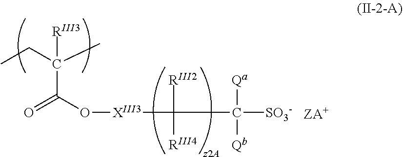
CCC(C)([RIII3])C(O[XIII3]C(C([Qa])([Qb])[SO3-])([RIII2])[RIII4])=O
